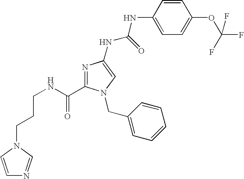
C(CNC(=O)C1=NC(NC(NC2=CC=C(OC(F)(F)F)C=C2)=O)=CN1CC1=CC=CC=C1)CN1C=NC=C1
